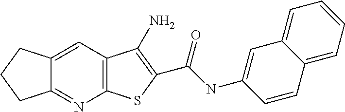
C12=C(C=C3C(=N1)CCC3)C(N)=C(C(NC1=CC3=CC=CC=C3C=C1)=O)S2
